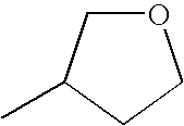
O1CC(C)CC1
